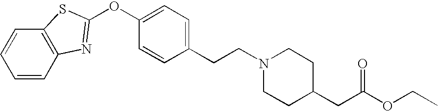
C1(CCN2CCC(CC(OCC)=O)CC2)=CC=C(OC2=NC3=C(C=CC=C3)S2)C=C1
